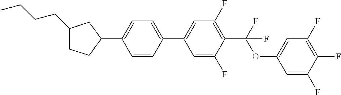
C1(CCCC)CCC(C2=CC=C(C3=CC(F)=C(C(OC4=CC(F)=C(F)C(F)=C4)(F)F)C(F)=C3)C=C2)C1
